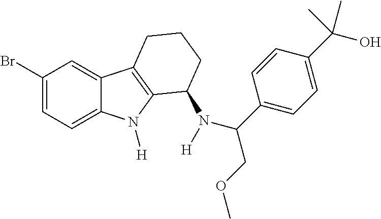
C1(Br)=CC=C2C(=C1)C1=C(N2[H])C(N([H])C(C2=CC=C(C(O)(C)C)C=C2)COC)CCC1
